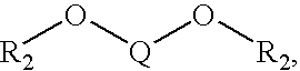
[R2]O[Q]O[R2]
